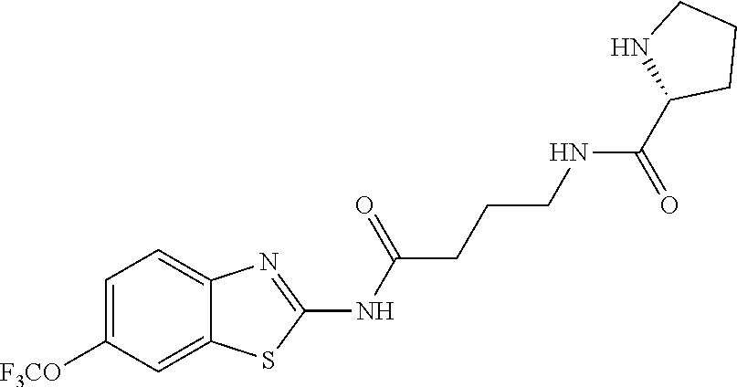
C1=C([F3CO])C=C2C(=C1)N=C(NC(=O)CCCNC(C1NCCC1)=O)S2
